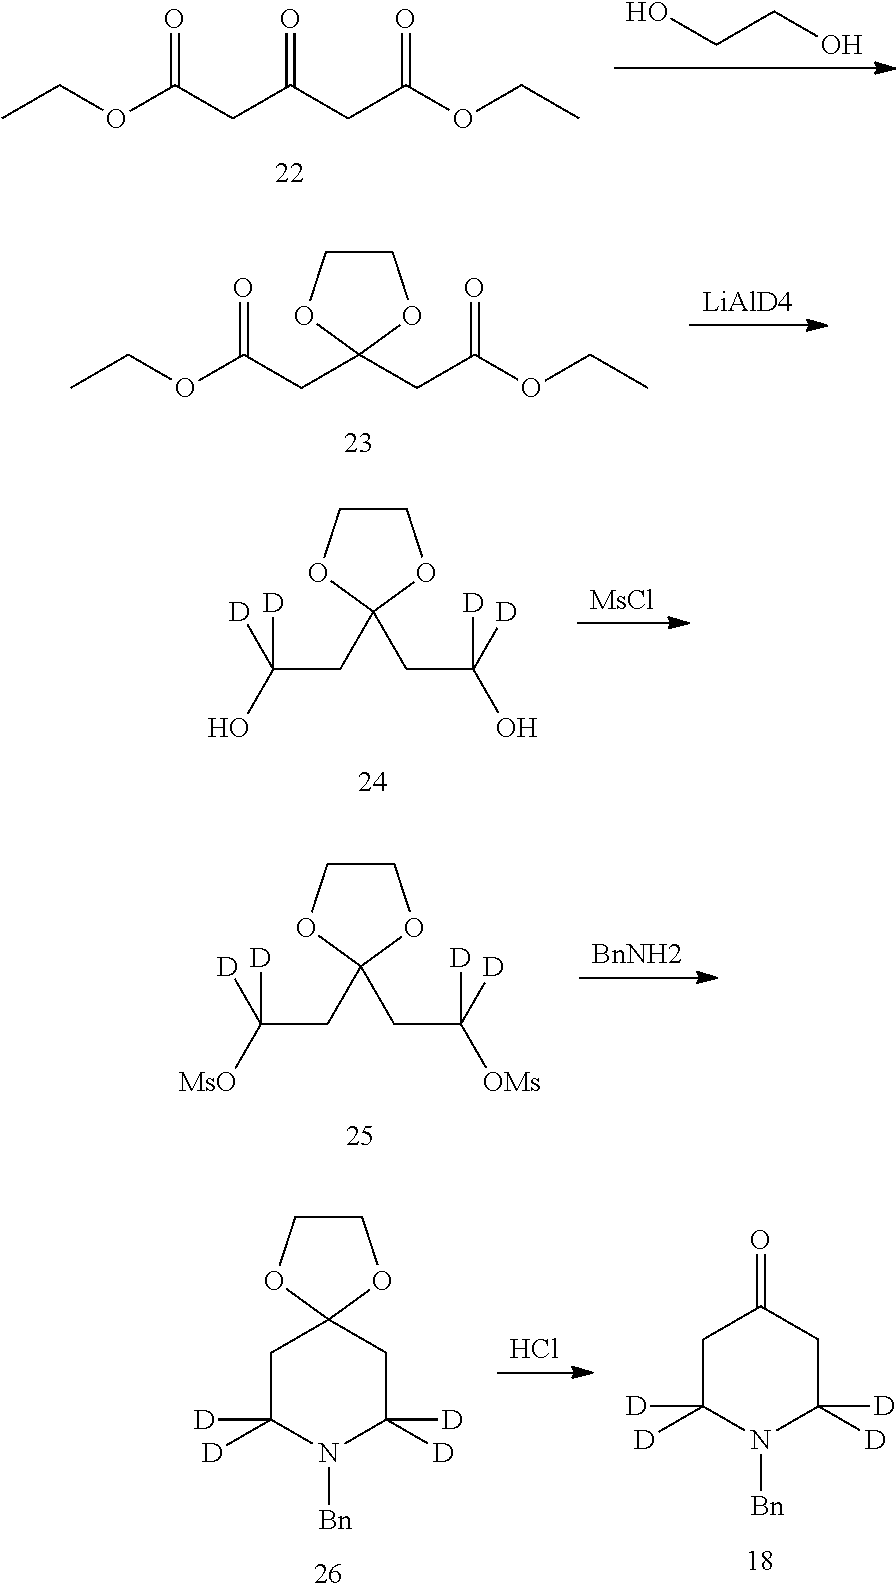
OCCO.CCOC(CC(CC(OCC)=O)=O)=O.[LiAlD4].CCOC(CC1(CC(OCC)=O)OCCO1)=O.[MsCl].C(C1(CC([D])(O)[D])OCCO1)C([D])(O)[D].[BnNH2].C(C1(CC([D])([OMs])[D])OCCO1)C([D])([MsO])[D].Cl.C1([D])([D])CC2(CC([D])([D])N1[Bn])OCCO2.C1([D])([D])CC(=O)CC([D])([D])N1[Bn]
